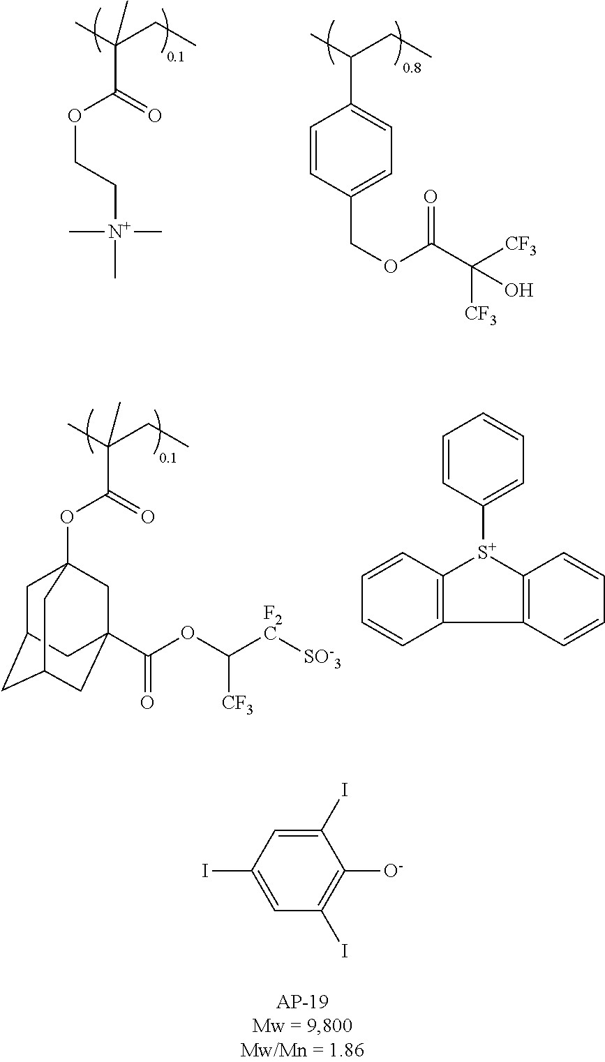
CC(CC)(C)C(=O)OC12CC3CC(CC(C(OC([F2C][SO-3])[CF3])=O)(C1)C3)C2.C1=CC([S+]2C3=C(C4=C2C=CC=C4)C=CC=C3)=CC=C1.CC(CC)(C)C(=O)OCC[N+](C)(C)C.CC(CC)C1=CC=C(COC(C([CF3])([CF3])O)=O)C=C1.C1(I)=CC(I)=CC(I)=C1[O-]
